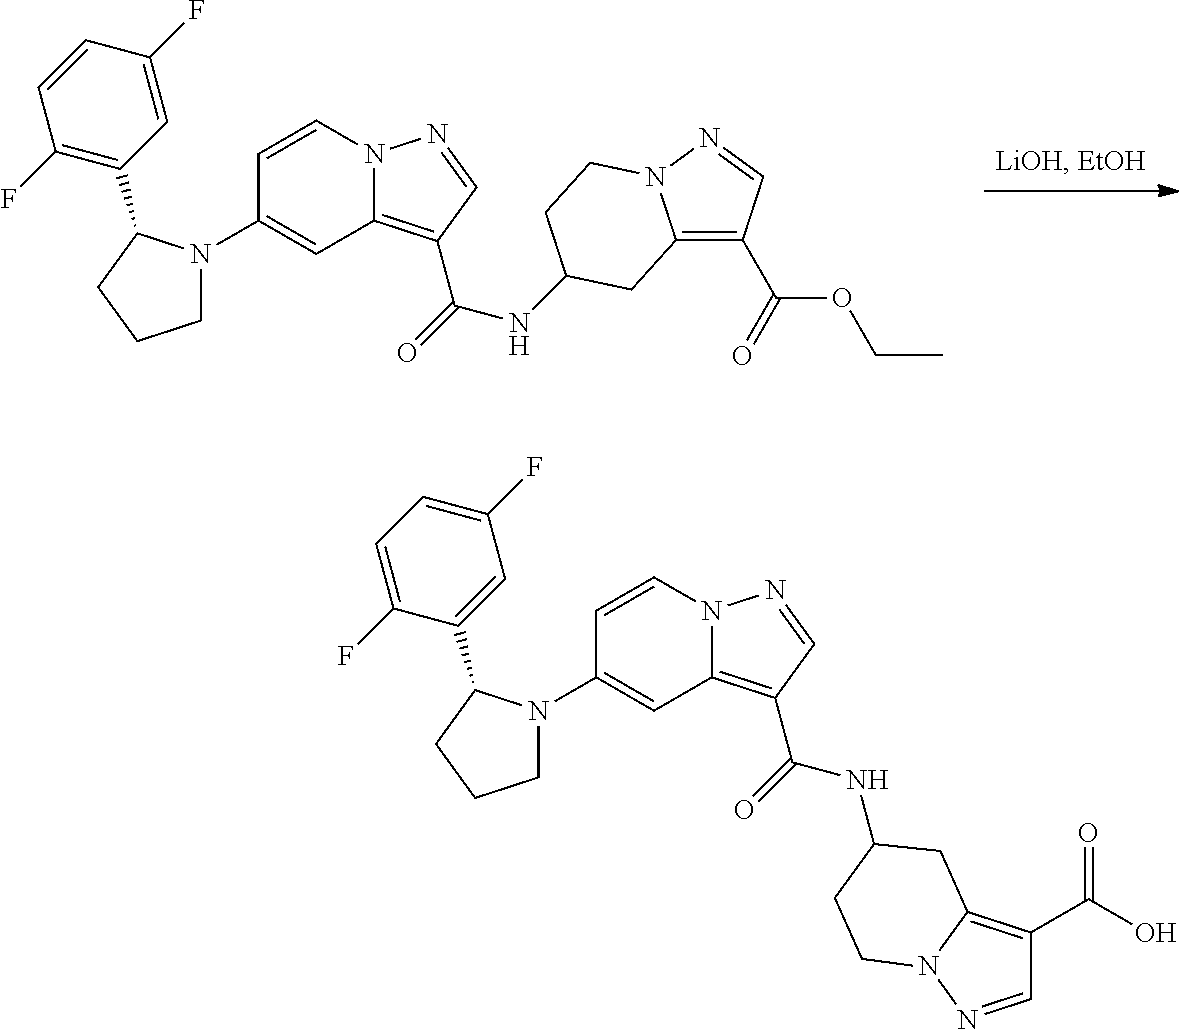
C1(N2CCCC2C2=C(F)C=CC(F)=C2)=CC2=C(C(=O)NC3CCN4C(=C(C(=O)OCC)C=N4)C3)C=NN2C=C1.C1(N2CCCC2C2=CC(F)=CC=C2F)=CC2=C(C(=O)NC3CC4=C(C(O)=O)C=NN4CC3)C=NN2C=C1
